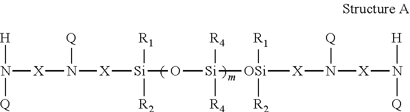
[H]N([Q])[X]N([X][Si](O[Si]([OSi]([X]N([X]N([H])[Q])[Q])([R1])[R2])([R4])[R4])([R1])[R2])[Q]
